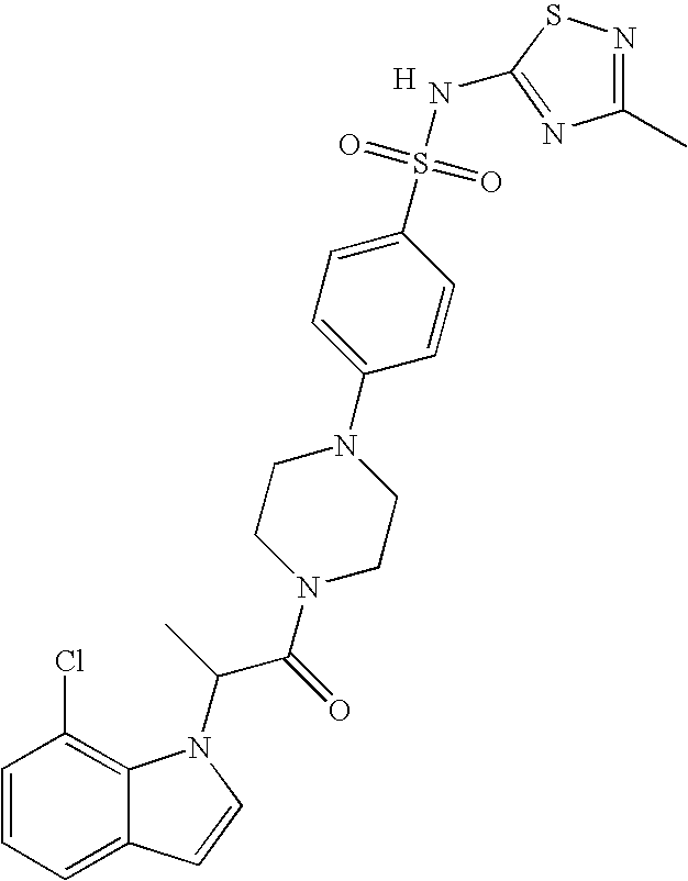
C1=CC=C2C(=C1Cl)N(C(C(N1CCN(C3=CC=C(S(=O)(=O)NC4=NC(C)=NS4)C=C3)CC1)=O)C)C=C2.[H]
